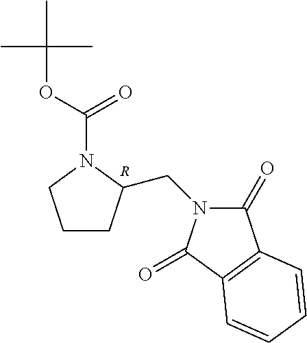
C1CC(CN2C(=O)C3=C(C2=O)C=CC=C3)N(C(OC(C)(C)C)=O)C1.[R]
